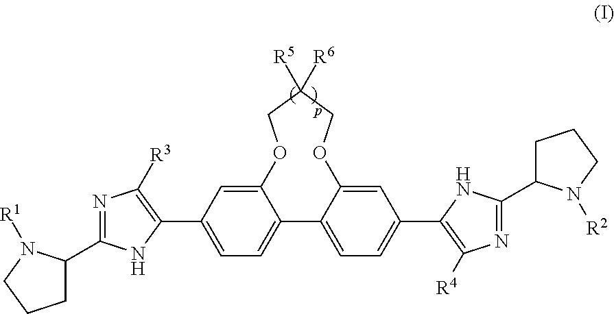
C12=CC(C3=C([R3])N=C(C4CCCN4[R1])N3)=CC=C1C1=CC=C(C3=C([R4])N=C(C4CCCN4[R2])N3)C=C1OCC([R5])([R6])CO2
